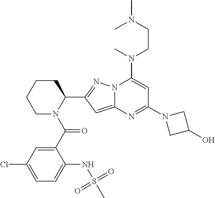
C1N(C(C2=CC(Cl)=CC=C2NS(C)(=O)=O)=O)C(C2=NN3C(=C2)N=C(N2CC(O)C2)C=C3N(CCN(C)C)C)CCC1
